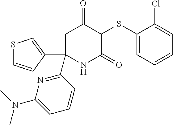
C1(SC2C(=O)CC(C3=NC(N(C)C)=CC=C3)(C3=CSC=C3)NC2=O)=CC=CC=C1Cl
